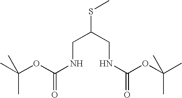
N(CC(CNC(OC(C)(C)C)=O)SC)C(OC(C)(C)C)=O
